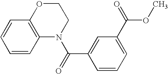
C1=CC2=C(C=C1)OCCN2C(=O)C1=CC(C(OC)=O)=CC=C1
